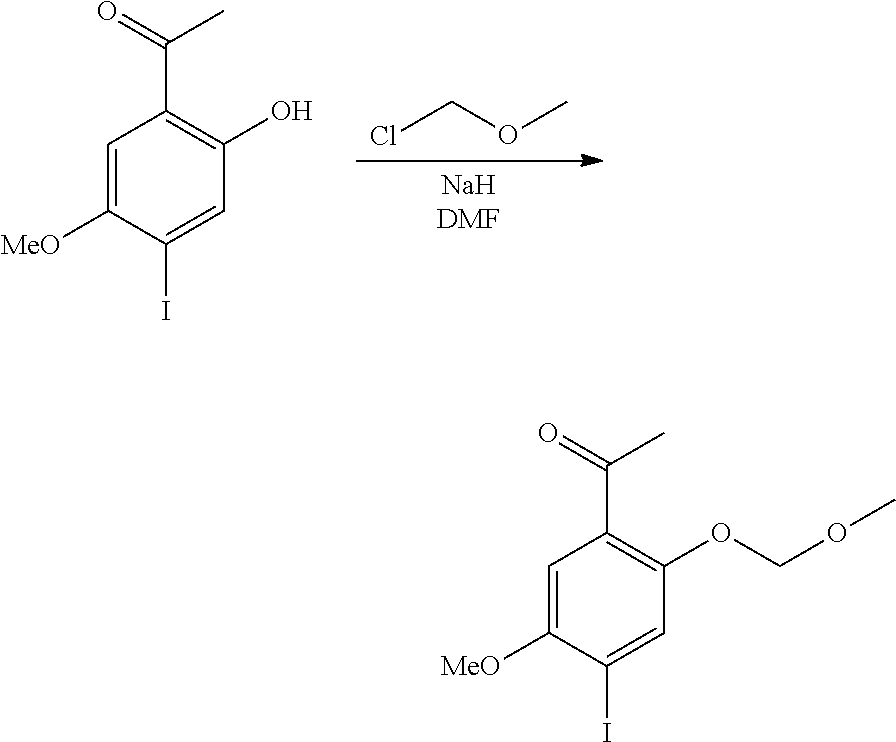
[NaHDMF].ClCOC.C1=C([MeO])C(I)=CC(O)=C1C(C)=O.C1=C([MeO])C(I)=CC(OCOC)=C1C(C)=O
